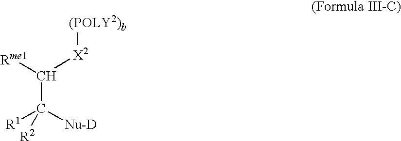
[(POLY2)b][X2]C([Rme1])C([Nu-D])([R2])[R1]
